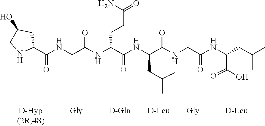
C1(C(NCC(NC(C(NC(C(NCC(NC(CC(C)C)C(O)=O)=O)=O)CC(C)C)=O)CCC(N)=O)=O)=O)CC(O)CN1
